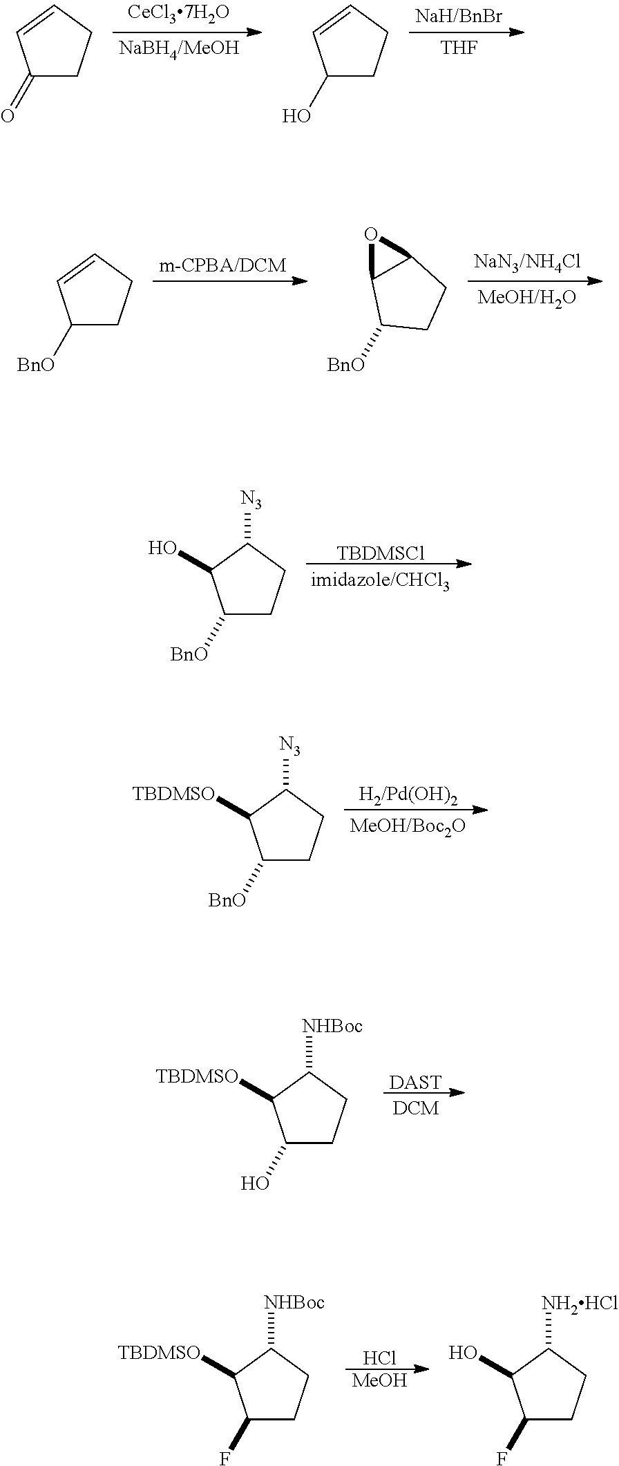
C1(=O)CCC=C1.C1(O)CCC=C1.[THF].C1([BnO])CCC=C1.O1C2C1CCC2[BnO].[TBDMSCl].C1([BnO])CCC([N3])C1O.[H2/Pd(OH)2].C1([BnO])CCC([N3])C1[TBDMSO].C1(O)CCC([NHBoc])C1[TBDMSO].[DAST].C1(F)CCC([NHBoc])C1[TBDMSO].C1(F)CCC([NH2HCl])C1O.Cl.[MeOH]
